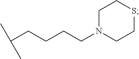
C(CCCCN1CCSCC1)(C)C
